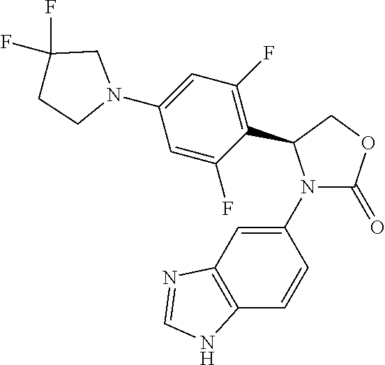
C1(N2C(=O)OCC2C2=C(F)C=C(N3CC(F)(F)CC3)C=C2F)=CC2=C(C=C1)NC=N2
